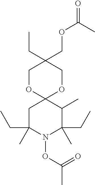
CCC1(COC(C)=O)COC2(OC1)CC(CC)(C)N(OC(=O)C)C(CC)(C)C2C
